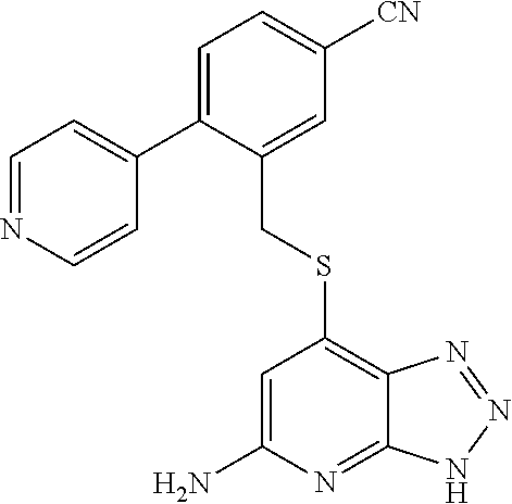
C1=C(C2=CC=NC=C2)C(CSC2=C3C(=NC(N)=C2)NN=N3)=CC([CN])=C1
